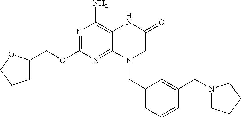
C(OC1=NC(N)=C2C(=N1)N(CC1=CC=CC(CN3CCCC3)=C1)CC(=O)N2)C1CCCO1
